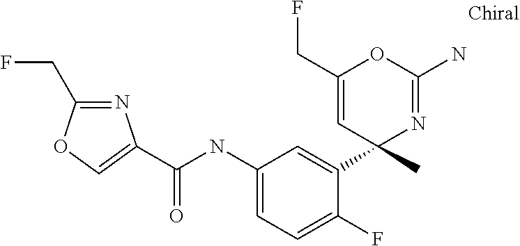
C(NC1=CC=C(F)C(C2(C)N=C(N)OC(CF)=C2)=C1)(=O)C1=COC(CF)=N1
